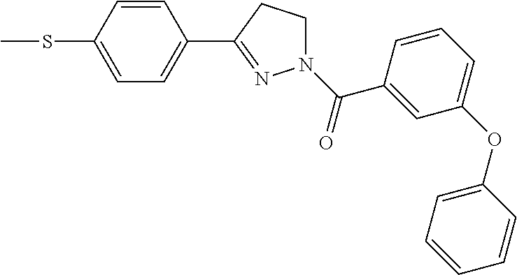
C1=CC(SC)=CC=C1C1=NN(C(=O)C2=CC(OC3=CC=CC=C3)=CC=C2)CC1
